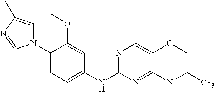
C1(N2C=C(C)N=C2)=CC=C(NC2=NC=C3C(=N2)N(C)C([CF3])CO3)C=C1OC
